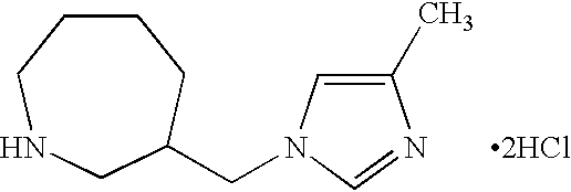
C1CCC(CN2C=C(C)N=C2)CNC1.[2HCl]
